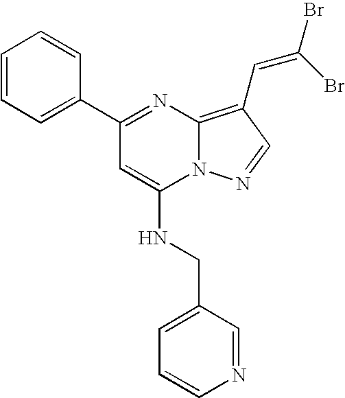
N12C(=C(C=C(Br)Br)C=N1)N=C(C1=CC=CC=C1)C=C2NCC1=CC=CN=C1
